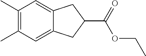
C1(C)=C(C)C=C2C(=C1)CC(C(OCC)=O)C2
